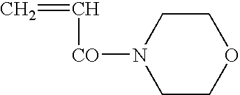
C=C[CO]N1CCOCC1
